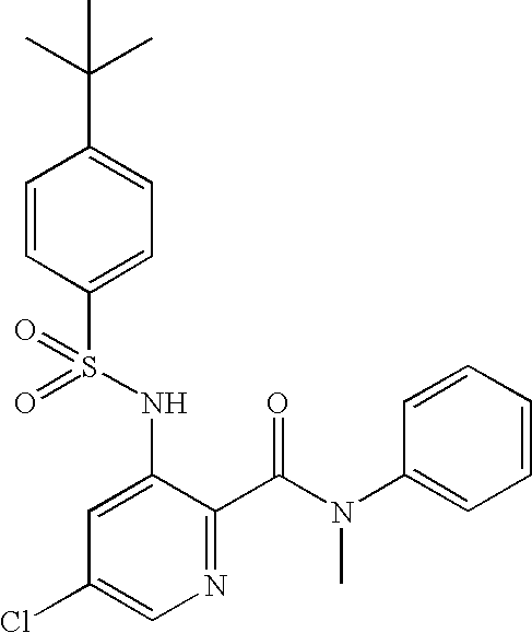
O=S(NC1=CC(Cl)=CN=C1C(N(C1=CC=CC=C1)C)=O)(=O)C1=CC=C(C(C)(C)C)C=C1
